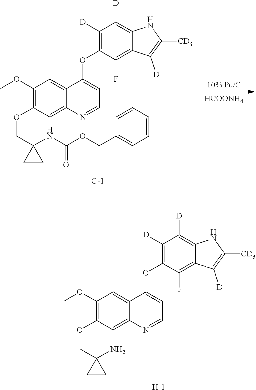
C1(OC)=C(OCC2(NC(OCC3=CC=CC=C3)=O)CC2)C=C2C(=C1)C(OC1=C([D])C([D])=C3C(=C1F)C([D])=C([CD3])N3)=CC=N2.[HCOONH4].C1(OC)=C(OCC2(N)CC2)C=C2C(=C1)C(OC1=C([D])C([D])=C3C(=C1F)C([D])=C([CD3])N3)=CC=N2.[H]
